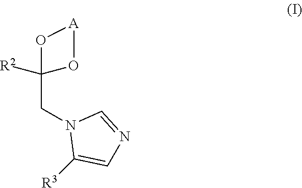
C1(CN2C([R3])=CN=C2)([R2])O[A]O1
